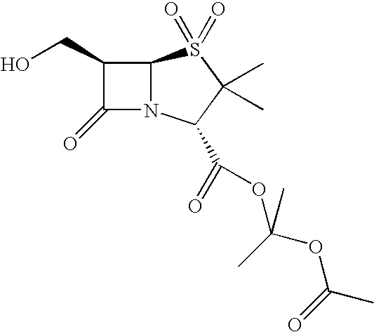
C1(CO)C(=O)N2C1S(=O)(=O)C(C)(C)C2C(=O)OC(OC(C)=O)(C)C
